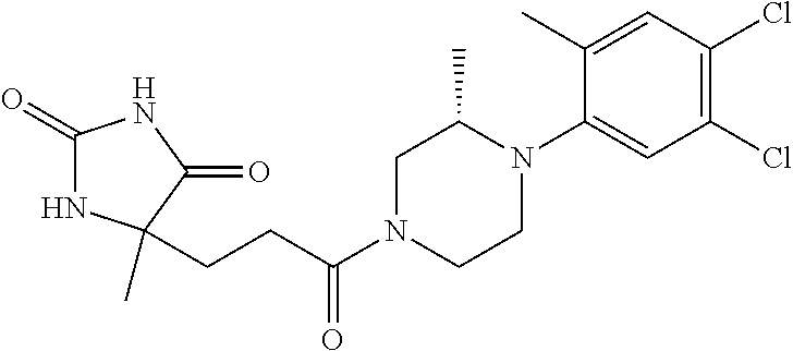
C1(=O)NC(C)(CCC(N2CCN(C3=CC(Cl)=C(Cl)C=C3C)C(C)C2)=O)C(=O)N1
